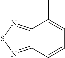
C12=NSN=C1C=CC=C2C
